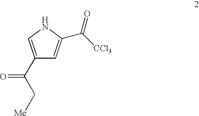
[Me]CC(=O)C1=CNC(C([CCl3])=O)=C1
